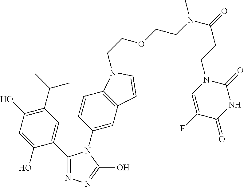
C1(C(C)C)=C(O)C=C(O)C(C2=NN=C(O)N2C2=CC3=C(C=C2)N(CCOCCN(C(=O)CCN2C=C(F)C(=O)NC2=O)C)C=C3)=C1
